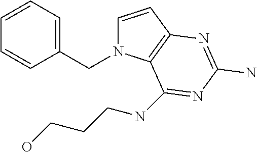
C1=CC2=C(N1CC1=CC=CC=C1)C(NCCCO)=NC(N)=N2
